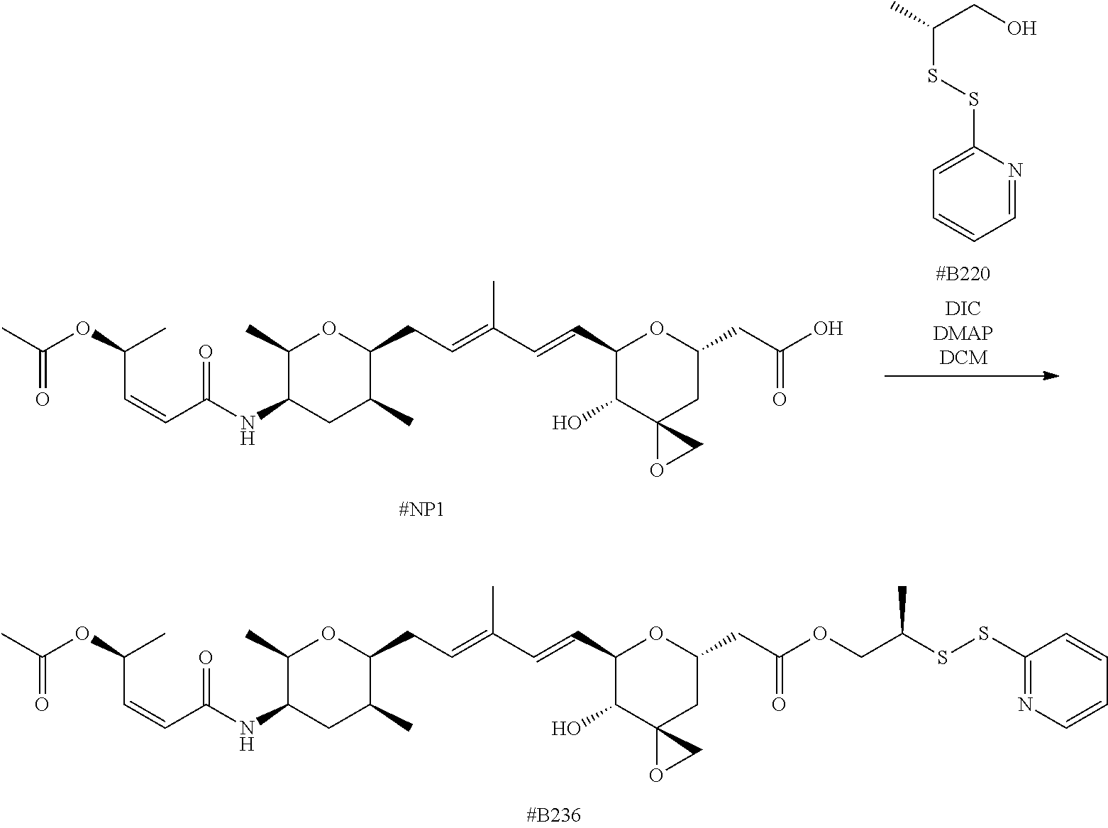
O(C(C)C=CC(NC1CC(C)C(CC=C(C=CC2C(O)C3(CC(CC(OCC(SSC4=NC=CC=C4)C)=O)O2)OC3)C)OC1C)=O)C(C)=O.CC(OC(C)C=CC(NC1CC(C)C(CC=C(C=CC2C(O)C3(CC(CC(O)=O)O2)OC3)C)OC1C)=O)=O.C1=NC(SSC(C)CO)=CC=C1
